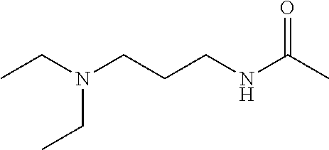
C(N(CCCNC(C)=O)CC)C
